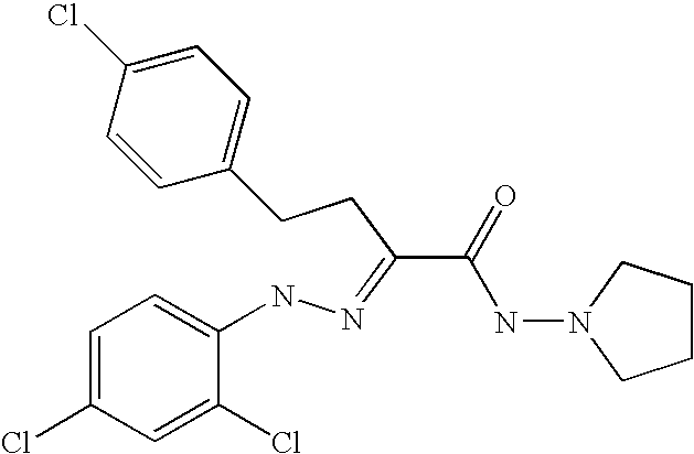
C1(CCC(=NNC2=CC=C(Cl)C=C2Cl)C(=O)NN2CCCC2)=CC=C(Cl)C=C1
